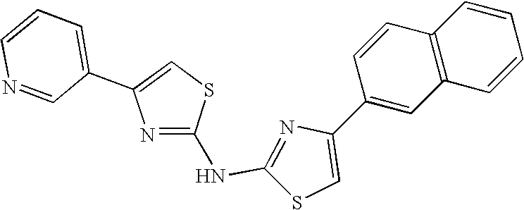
N1=C(NC2=NC(C3=CC4=C(C=C3)C=CC=C4)=CS2)SC=C1C1=CC=CN=C1
